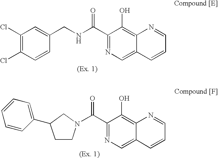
C1(C(NCC2=CC(Cl)=C(Cl)C=C2)=O)=NC=C2C(=C1O)N=CC=C2.C1(C(=O)N2CCC(C3=CC=CC=C3)C2)=NC=C2C(=C1O)N=CC=C2
